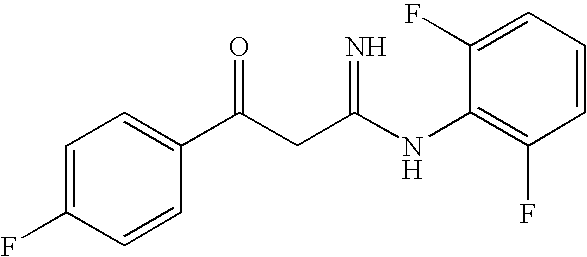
C1=C(F)C=CC(C(CC(NC2=C(F)C=CC=C2F)=N)=O)=C1
